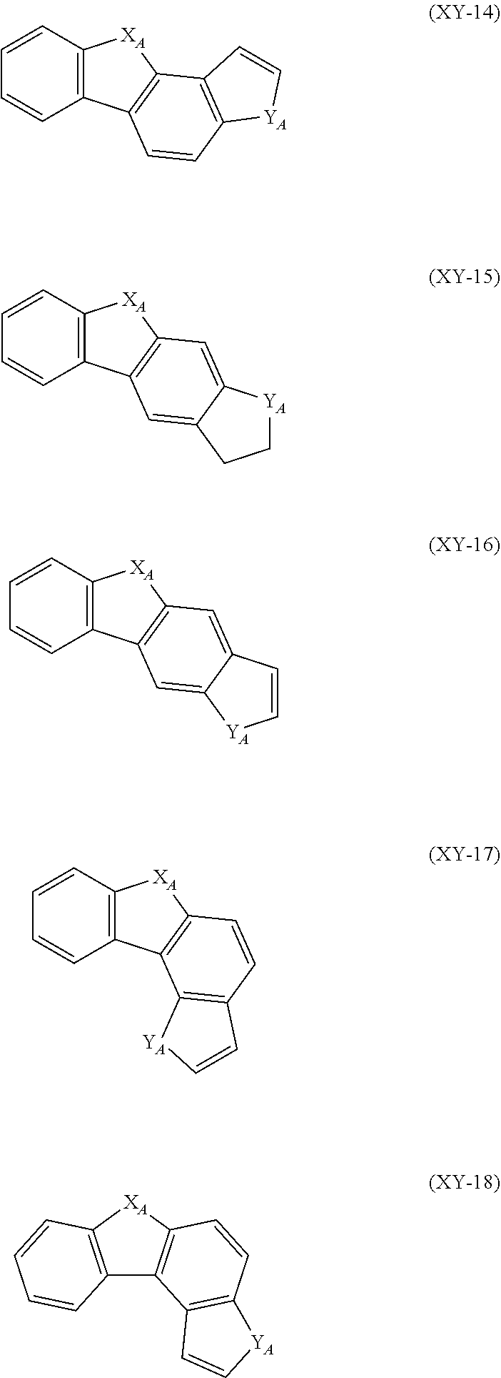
C12=C(C=CC=C1)[XA]C1=C2C=CC2=C1C=C[YA]2.C12=C(C=CC=C1)[XA]C1=C2C=C2C(=C1)[YA]CC2.C12=C(C=CC=C1)[XA]C1=C2C=C2C(=C1)C=C[YA]2.C12=C(C=CC=C1)[XA]C1=C2C2=C(C=C1)C=C[YA]2.C12=C(C=CC=C1)[XA]C1=C2C2=C(C=C1)[YA]C=C2
